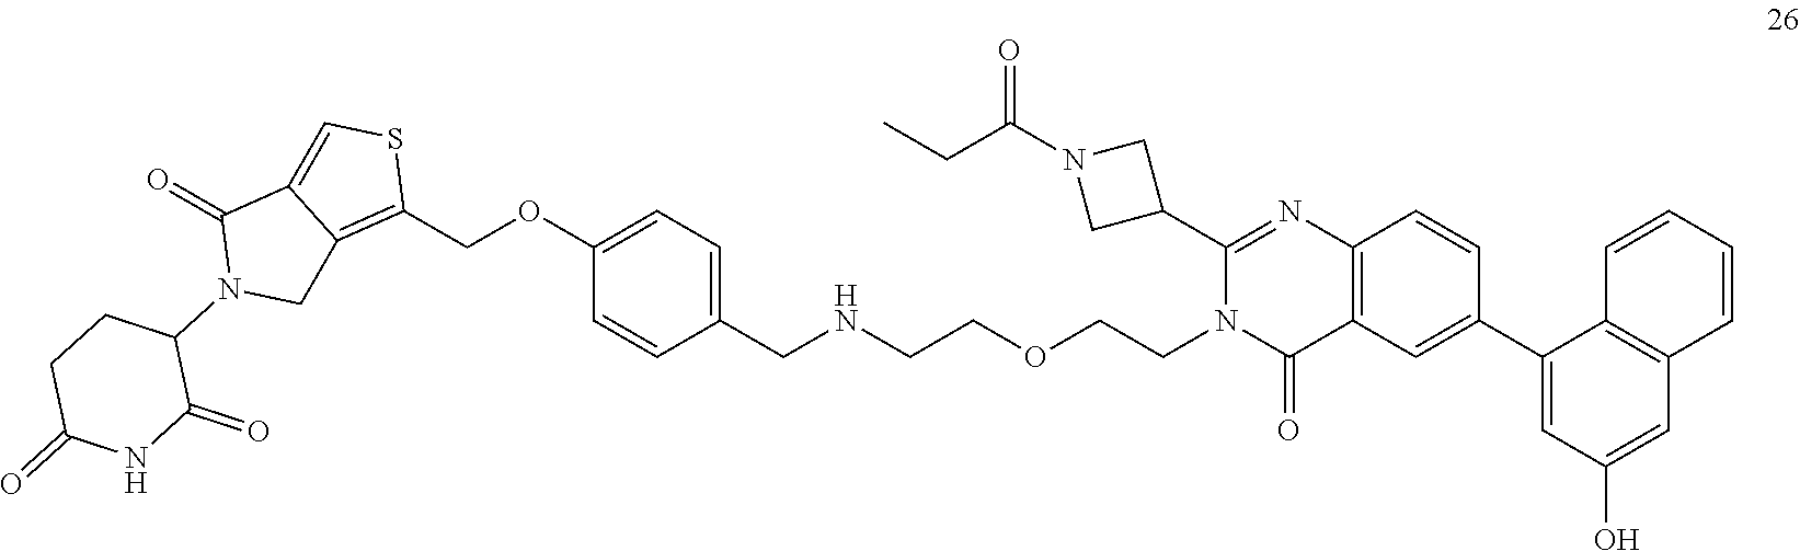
C1(OCC2=C3C(=CS2)C(=O)N(C2CCC(=O)NC2=O)C3)=CC=C(CNCCOCCN2C(=O)C3=C(N=C2C2CN(C(CC)=O)C2)C=CC(C2=CC(O)=CC4=C2C=CC=C4)=C3)C=C1
